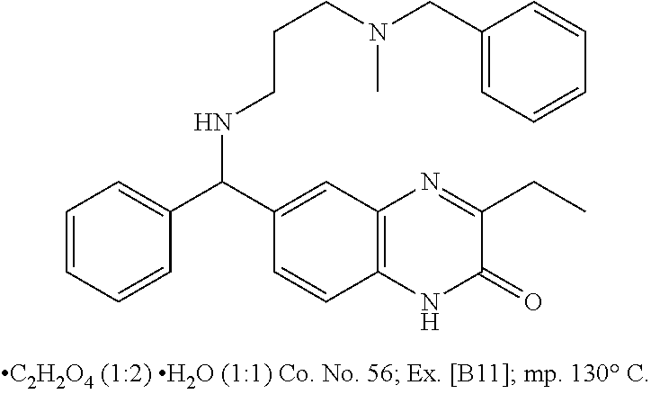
C1=CC=CC(C(C2=CC3=C(C=C2)NC(=O)C(CC)=N3)NCCCN(C)CC2=CC=CC=C2)=C1
